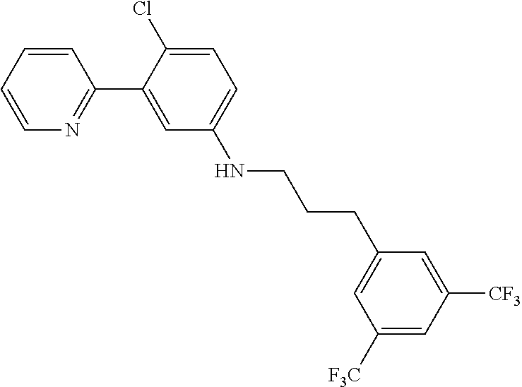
C1=CC=CN=C1C1=CC(NCCCC2=CC([F3C])=CC([CF3])=C2)=CC=C1Cl
